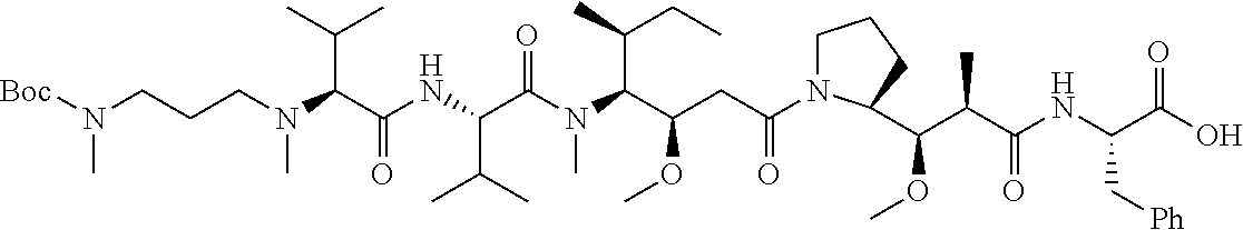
N(C(C(=O)NC(C(C)C)C(=O)N(C)C(C(CC)C)C(CC(=O)N1CCCC1C(OC)C(C)C(=O)NC(C(O)=O)C[Ph])OC)C(C)C)(CCCN([Boc])C)C
